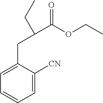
C1=C(CC(C(OCC)=O)CC)C([CN])=CC=C1
